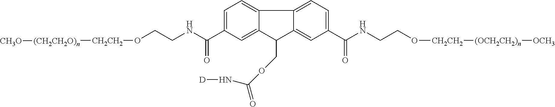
C1=C(C(NCCO[CH2CH2][(CH2CH2O)n][CH3O])=O)C=C2C(=C1)C1=CC=C(C(NCCO[CH2CH2][(OCH2CH2)n][OCH3])=O)C=C1C2COC(N[D])=O
